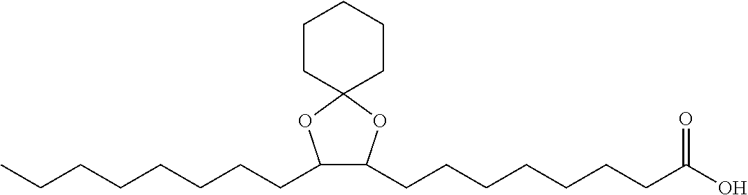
C(O)(=O)CCCCCCCC1C(CCCCCCCC)OC2(O1)CCCCC2
